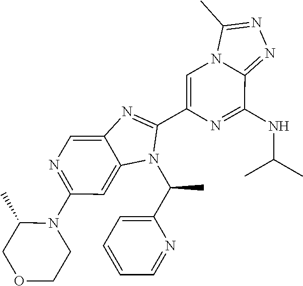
N1=C(N2C(C)COCC2)C=C2C(=C1)N=C(C1=CN3C(=NN=C3C)C(NC(C)C)=N1)N2C(C1=CC=CC=N1)C
